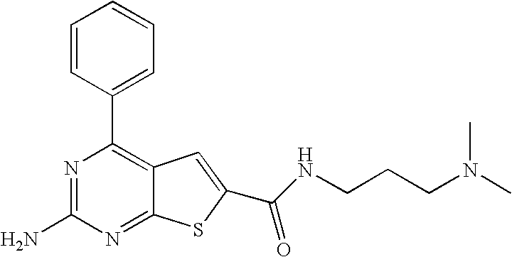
N1=C(N)N=C2C(=C1C1=CC=CC=C1)C=C(C(NCCCN(C)C)=O)S2
